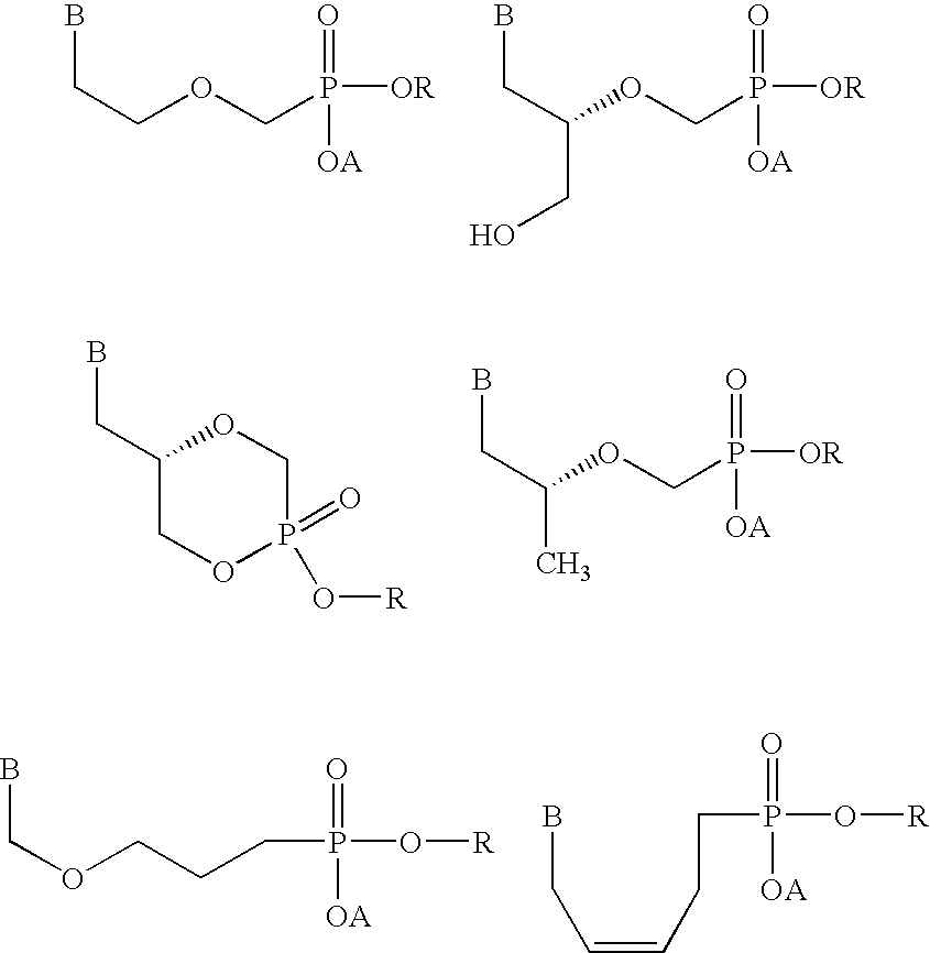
BCCOCP([OR])(=O)[OA].BCC(OCP([OR])(=O)[OA])CO.BCC1OCP(O[R])(=O)OC1.BCC(OCP([OR])(=O)[OA])C.BCOCCCP([OA])(=O)O[R].BCC=CCCP(=O)([OA])O[R]
